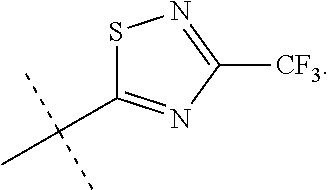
S1C(C(C)(C)C)=NC([CF3])=N1
